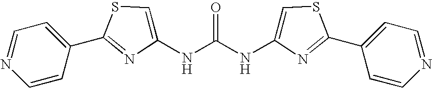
C1=CC(C2=NC(NC(NC3=CSC(C4=CC=NC=C4)=N3)=O)=CS2)=CC=N1
